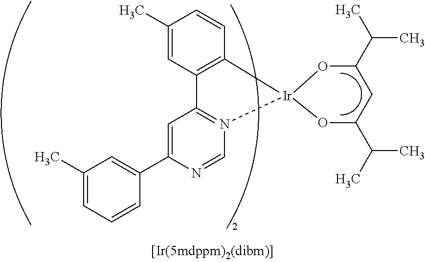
C1(C)=CC2=C(C=C1)[Ir]1(N3=C2C=C(C2=CC(C)=CC=C2)N=C3)OC(C(C)C)CC(C(C)C)O1
